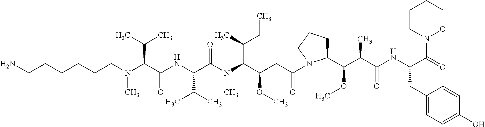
NCCCCCCN(C(C(NC(C(N(C(C(CC(=O)N1C(C(C(C(NC(C(N2OCCCC2)=O)CC2=CC=C(O)C=C2)=O)C)OC)CCC1)OC)C(CC)C)C)=O)C(C)C)=O)C(C)C)C
